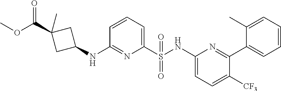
O=C(OC)C1(C)CC(NC2=NC(S(NC3=CC=C([CF3])C(C4=CC=CC=C4C)=N3)(=O)=O)=CC=C2)C1
